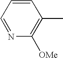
C1=CC=NC([OMe])=C1C
